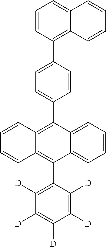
C1=CC=CC2=C(C3=C([D])C([D])=C([D])C([D])=C3[D])C3=CC=CC=C3C(C3=CC=C(C4=C5C(=CC=C4)C=CC=C5)C=C3)=C12
